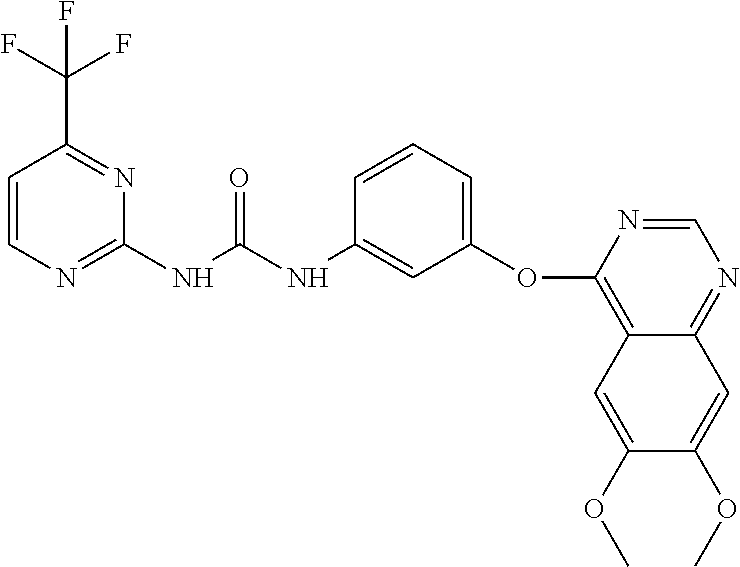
C1=CN=C(NC(NC2=CC(OC3=C4C(=NC=N3)C=C(OC)C(OC)=C4)=CC=C2)=O)N=C1C(F)(F)F
